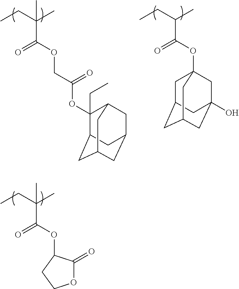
CCC(C)(C(OCC(OC1(CC)C2CC3CC(CC1C3)C2)=O)=O)C.CCC(C)C(=O)OC12CC3CC(CC(O)(C1)C3)C2.O(C(C(CC)(C)C)=O)C1C(=O)OCC1
